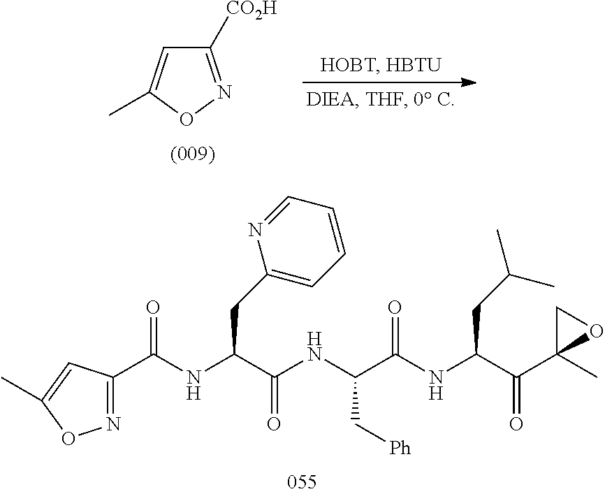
C1([CO2H])=NOC(C)=C1.N(C(C(NC(C(=O)NC(C(C1(C)OC1)=O)CC(C)C)C[Ph])=O)CC1=CC=CC=N1)C(=O)C1=NOC(C)=C1
